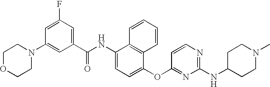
N1(C2=CC(C(NC3=CC=C(OC4=NC(NC5CCN(C)CC5)=NC=C4)C4=C3C=CC=C4)=O)=CC(F)=C2)CCOCC1
